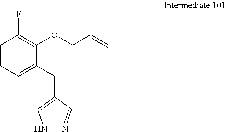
C1=CC=C(CC2=CNN=C2)C(OCC=C)=C1F
